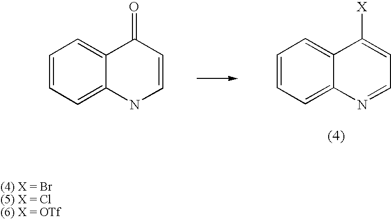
C1=CC=C2C(=C1)C(=O)C=CN2.C1=CC=C2C(=C1)C([X])=CC=N2
